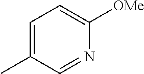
C1=C(C)C=NC([OMe])=C1
